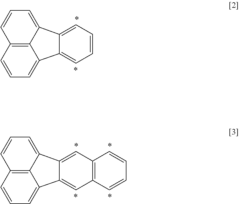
C12=C3C(=CC=C1)C1=CC=CC=C1C3=CC=C2.C12=C3C(=CC=C1)C1=CC4=C(C=C1C3=CC=C2)C=CC=C4
